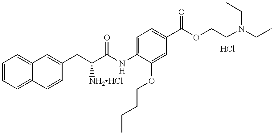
C1=CC=C2C(=C1)C=C(CC(C(NC1=CC=C(C(OCCN(CC)CC)=O)C=C1OCCCC)=O)[NH2HCl])C=C2
